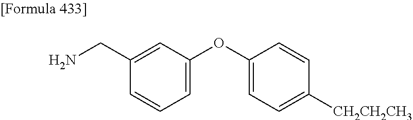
C1(CN)=CC(OC2=CC=C([CH2CH2CH3])C=C2)=CC=C1
